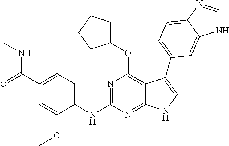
C1(C(=O)NC)=CC=C(NC2=NC(OC3CCCC3)=C3C(=N2)NC=C3C2=CC=C3N=CNC3=C2)C(OC)=C1
